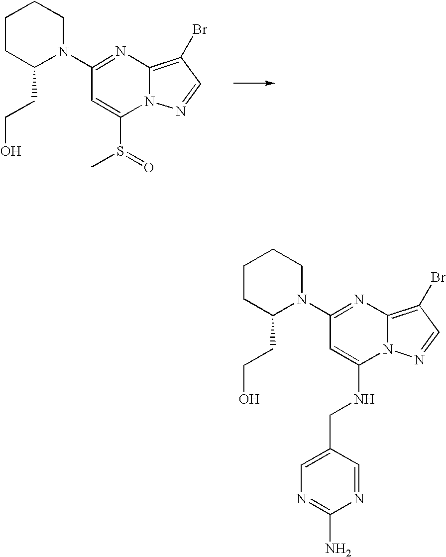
C1(N2CCCCC2CCO)=NC2=C(Br)C=NN2C(S(=O)C)=C1.C1(N2CCCCC2CCO)=NC2=C(Br)C=NN2C(NCC2=CN=C(N)N=C2)=C1
